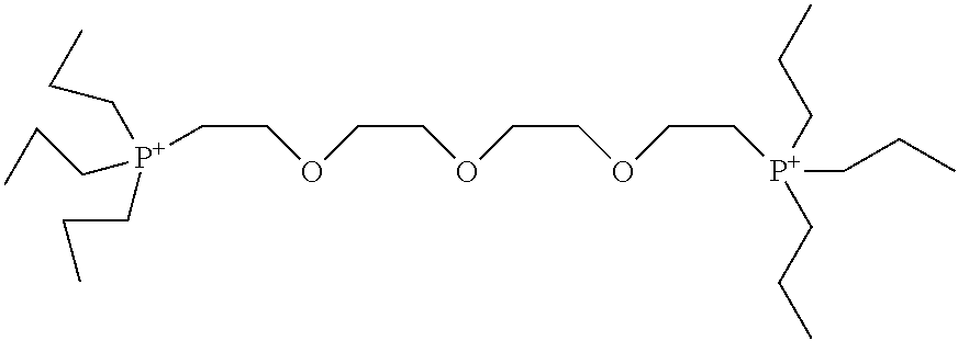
C(COCCOCCOCC[P+](CCC)(CCC)CCC)[P+](CCC)(CCC)CCC
